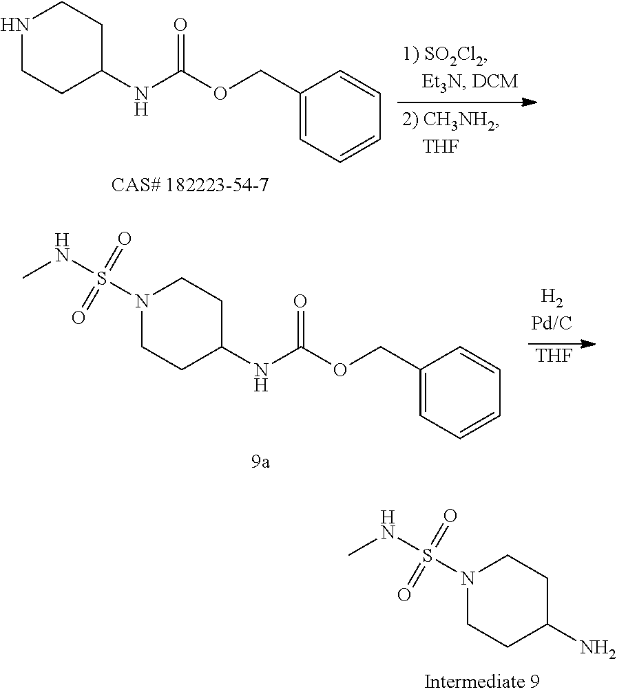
N1CCC(NC(OCC2=CC=CC=C2)=O)CC1.N1(S(NC)(=O)=O)CCC(NC(OCC2=CC=CC=C2)=O)CC1.[THF].N1(S(NC)(=O)=O)CCC(N)CC1
